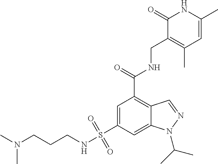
C1(S(NCCCN(C)C)(=O)=O)=CC(C(NCC2=C(C)C=C(C)NC2=O)=O)=C2C(=C1)N(C(C)C)N=C2
